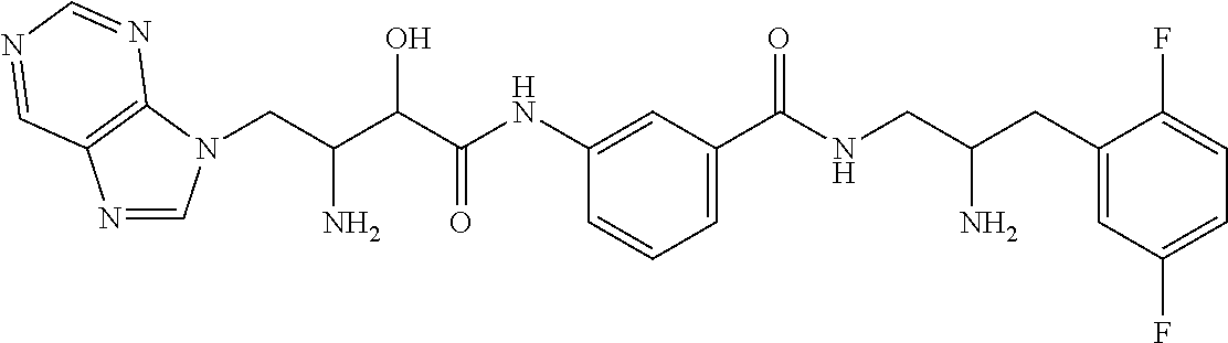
N1=CN(CC(C(C(NC2=CC(C(NCC(CC3=CC(F)=CC=C3F)N)=O)=CC=C2)=O)O)N)C2=C1C=NC=N2
